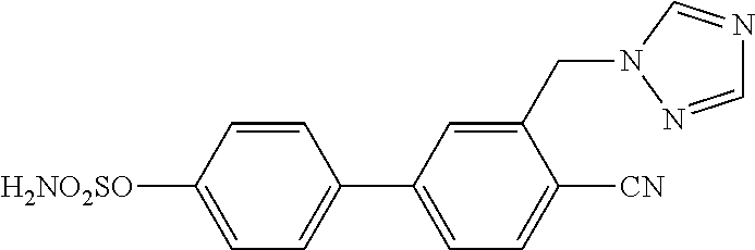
C1=NN(CC2=CC(C3=CC=C([H2NO2SO])C=C3)=CC=C2[CN])C=N1
